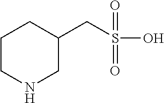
C1CNCC(CS(O)(=O)=O)C1
